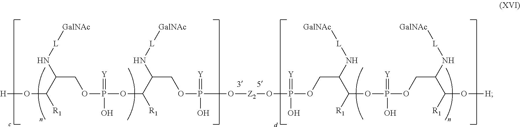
O(P(OCC(C(OP(=[Y])(O)OCC(C(O[H])[R1])N[L][GalNAc])[R1])N[L][GalNAc])(=[Y])O)[Z2]OP(OCC(C(OP(=[Y])(O)OCC(C(O[H])[R1])N[L][GalNAc])[R1])N[L][GalNAc])(=[Y])O
